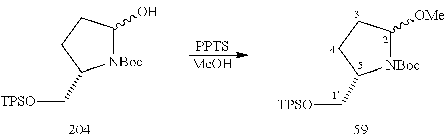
[NBoc]1C([OMe])CCC1C[TPSO].[MeOH].[PPTS].[NBoc]1C(O)CCC1C[TPSO]
